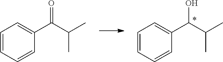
C1=CC=CC(C(C(C)C)O)=C1.C1=CC=CC(C(C(C)C)=O)=C1
